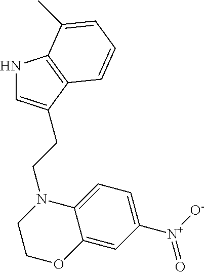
N1C=C(CCN2C3=CC=C([N+]([O-])=O)C=C3OCC2)C2=C1C(C)=CC=C2
